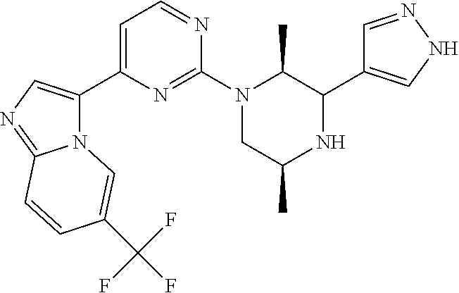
C1=NNC=C1C1C(C)N(C2=NC(C3=CN=C4N3C=C(C(F)(F)F)C=C4)=CC=N2)CC(C)N1
